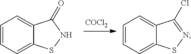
C1=CC=C2C(=C1)C(=O)NS2.C1=CC=C2C(=C1)C(Cl)=NS2.[COCl2]
